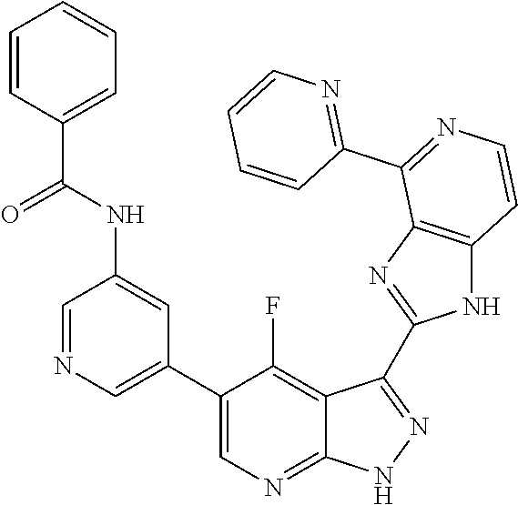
C1=NC=C(C2=CN=C3C(=C2F)C(C2=NC4=C(N2)C=CN=C4C2=NC=CC=C2)=N[N H]3)C=C1NC(C1=CC=CC=C1)=O
